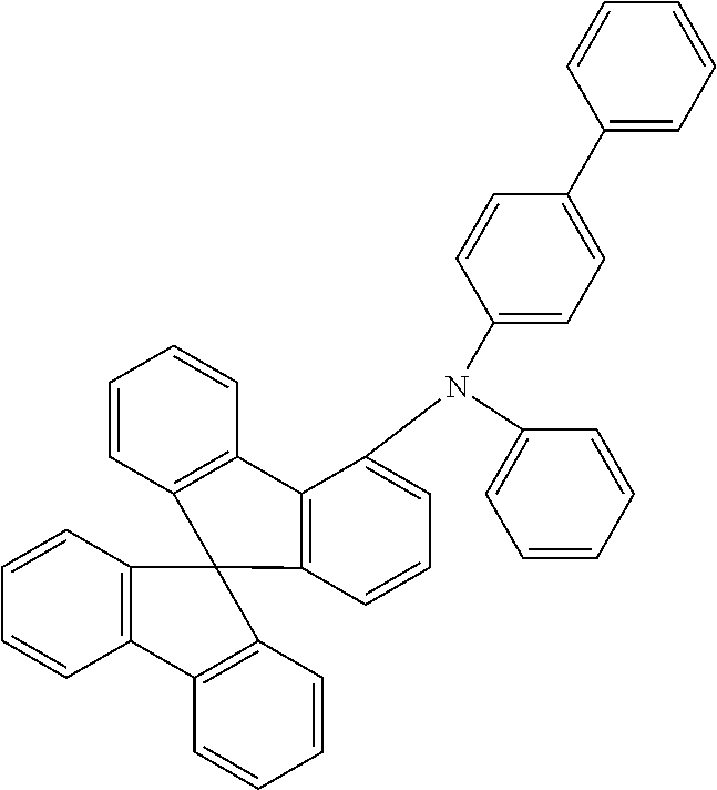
C1=CC=C(N(C2=CC=CC3=C2C2=C(C=CC=C2)C32C3=C(C=CC=C3)C3=C2C=CC=C3)C2=CC=C(C3=CC=CC=C3)C=C2)C=C1
